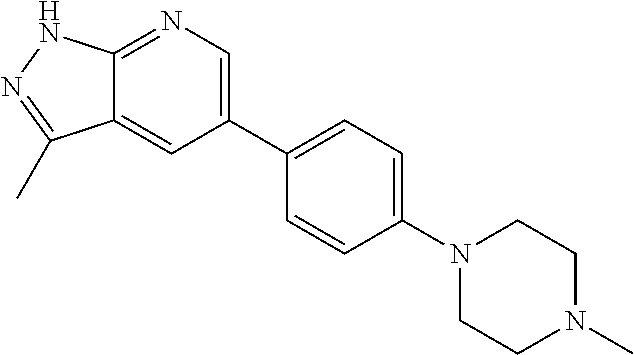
C1=CC(N2CCN(C)CC2)=CC=C1C1=CN=C2C(=C1)C(C)=NN2
